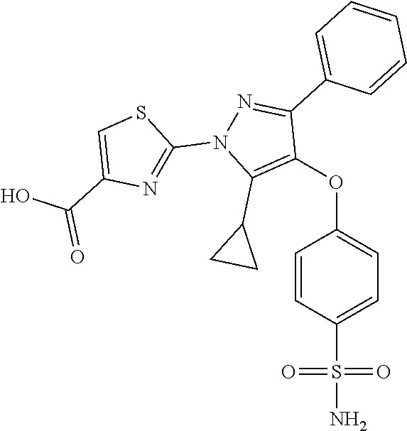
O(C1=CC=C(S(N)(=O)=O)C=C1)C1=C(C2CC2)N(C2=NC(C(=O)O)=CS2)N=C1C1=CC=CC=C1
